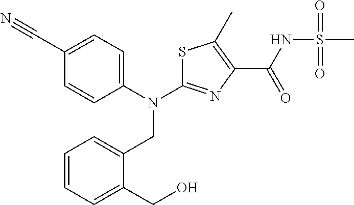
S1C(N(C2=CC=C(C#N)C=C2)CC2=CC=CC=C2CO)=NC(C(NS(C)(=O)=O)=O)=C1C
